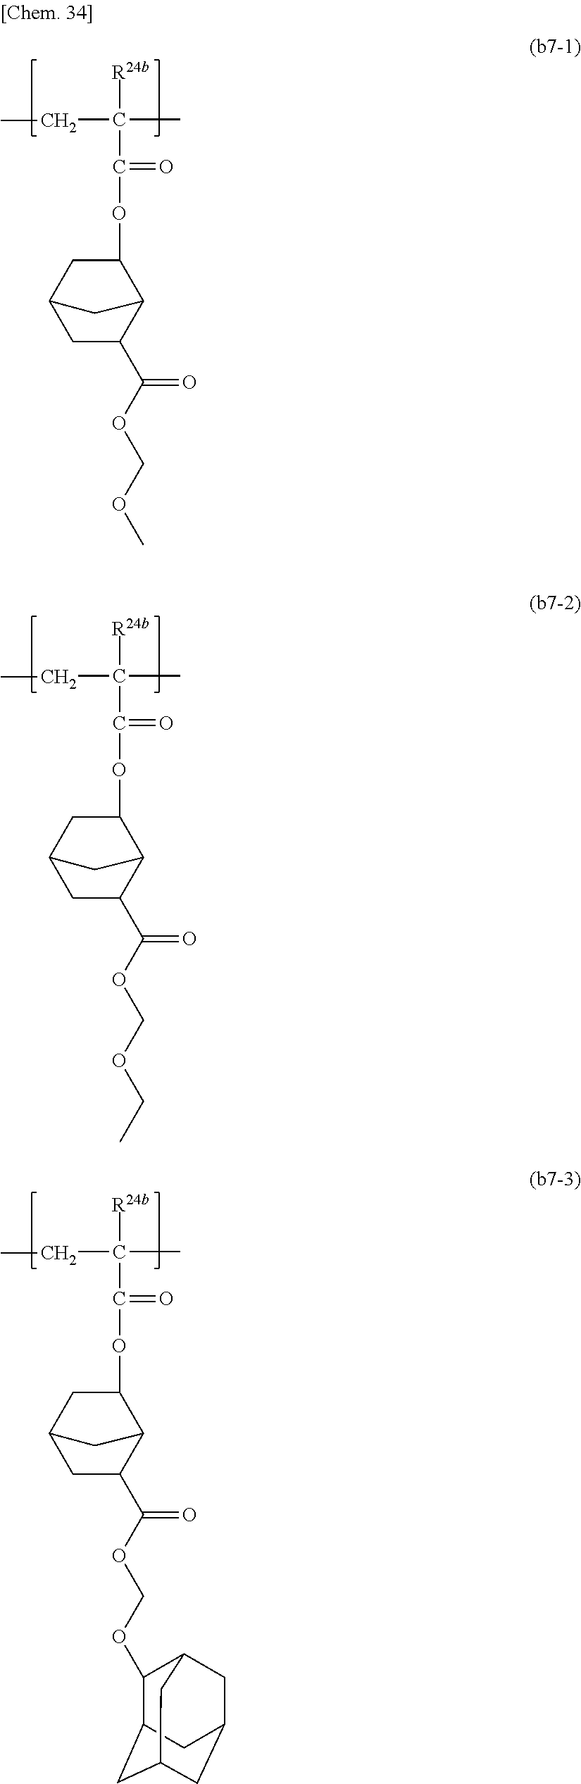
C1C(C(OCOC)=O)C2C(OC(=O)C(C)(CC)[R24b])CC1C2.C1C(C(OCOCC)=O)C2C(OC(=O)C(C)(CC)[R24b])CC1C2.C1C(C(OCOC2C3CC4CC(CC2C4)C3)=O)C2C(OC(=O)C(C)(CC)[R24b])CC1C2
